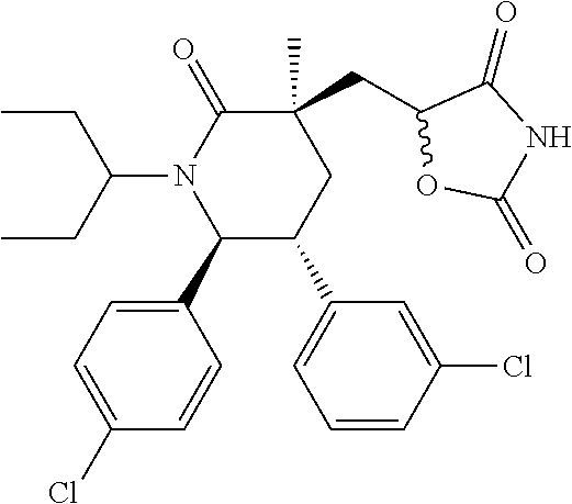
C1(C2=CC=C(Cl)C=C2)C(C2=CC=CC(Cl)=C2)CC(C)(CC2OC(=O)NC2=O)C(=O)N1C(CC)CC
